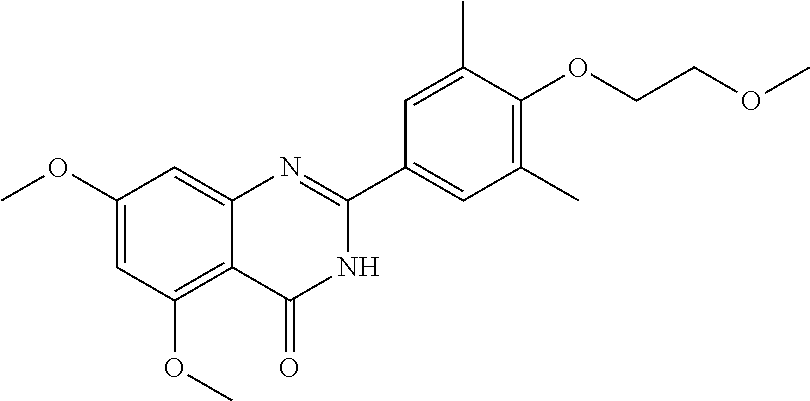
C1(OC)=CC(OC)=C2C(=C1)N=C(C1=CC(C)=C(OCCOC)C(C)=C1)NC2=O
